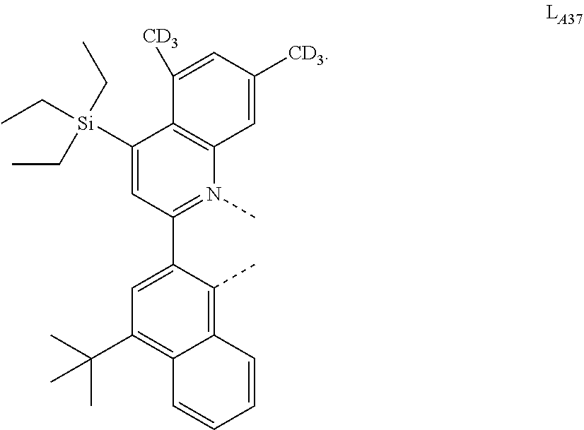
C1([Si](CC)(CC)CC)=CC(C2=CC(C(C)(C)C)=C3C(=C2C)C=CC=C3)=N(C)C2=C1C([CD3])=CC([CD3])=C2
